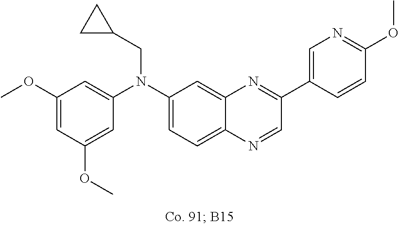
C1(OC)=CC(OC)=CC(N(C2=CC=C3C(=C2)N=C(C2=CN=C(OC)C=C2)C=N3)CC2CC2)=C1
